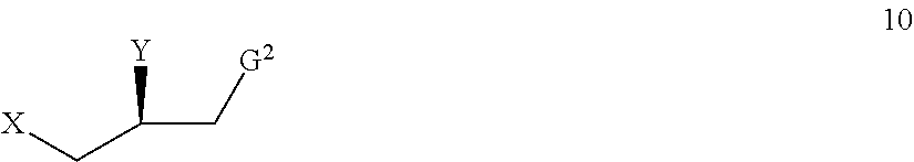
[X]CC([Y])C[G2]
